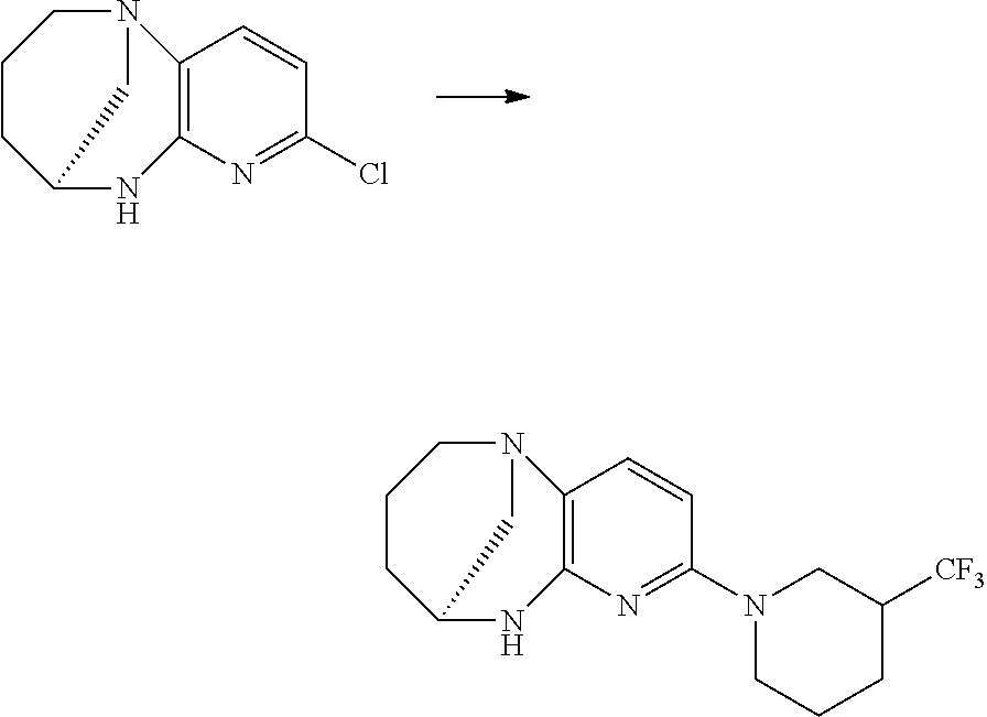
C12=C(N=C(Cl)C=C1)NC1CCCN2C1.C12=C(N=C(N3CCCC([CF3])C3)C=C1)NC1CCCN2C1
